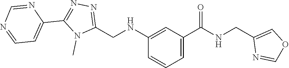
C1(NCC2=NN=C(C3=CC=NC=N3)N2C)=CC(C(NCC2=COC=N2)=O)=CC=C1
